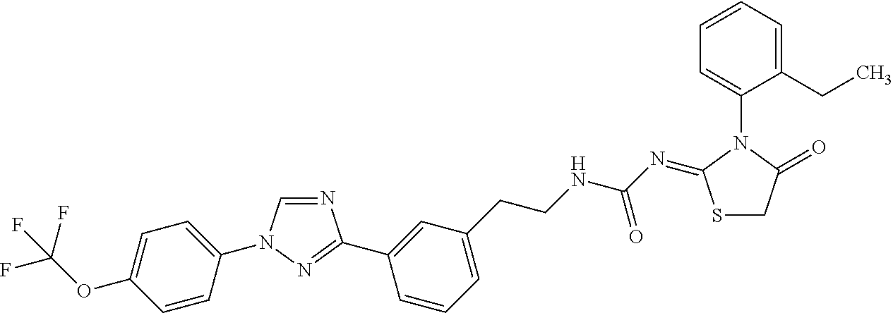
N1=CN(C2=CC=C(OC(F)(F)F)C=C2)N=C1C1=CC(CCNC(N=C2SCC(=O)N2C2=CC=CC=C2CC)=O)=CC=C1
